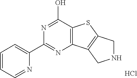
C1=CC=NC(C2=NC3=C(C(O)=N2)SC2=C3CNC2)=C1.Cl
